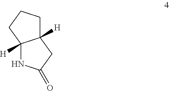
N1C2([H])C([H])(CC1=O)CCC2
